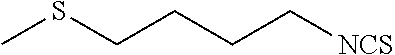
CSCCCC[NCS]
